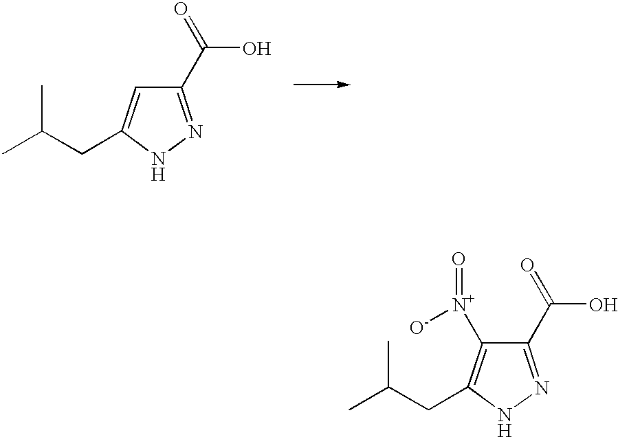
C1(C(O)=O)=NNC(CC(C)C)=C1[N+]([O-])=O.C1(C(O)=O)=NNC(CC(C)C)=C1
